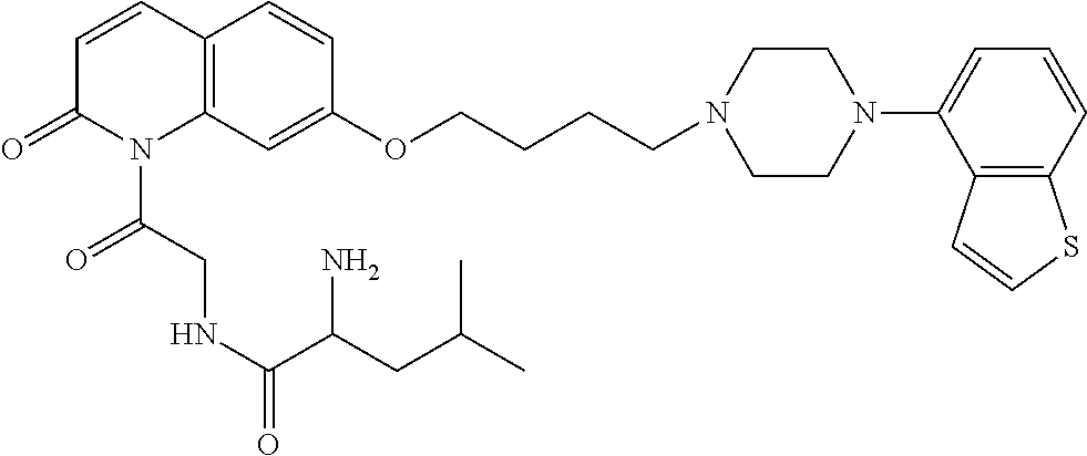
C12=C(C=C(OCCCCN3CCN(C4=CC=CC5=C4C=CS5)CC3)C=C1)N(C(CNC(C(N)CC(C)C)=O)=O)C(=O)C=C2
